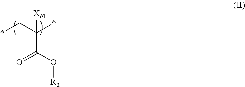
C(C(O[R2])=O)(C*)(*)[Xb1]
